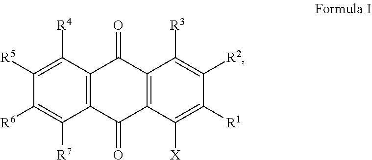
C1([R5])=C([R4])C2=C(C([R7])=C1[R6])C(=O)C1=C(C2=O)C([R3])=C([R2])C([R1])=C1[X]
